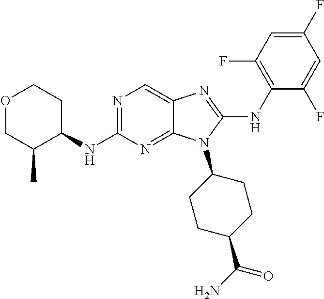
N1=C(NC2CCOCC2C)N=C2C(=C1)N=C(NC1=C(F)C=C(F)C=C1F)N2C1CCC(C(N)=O)CC1
